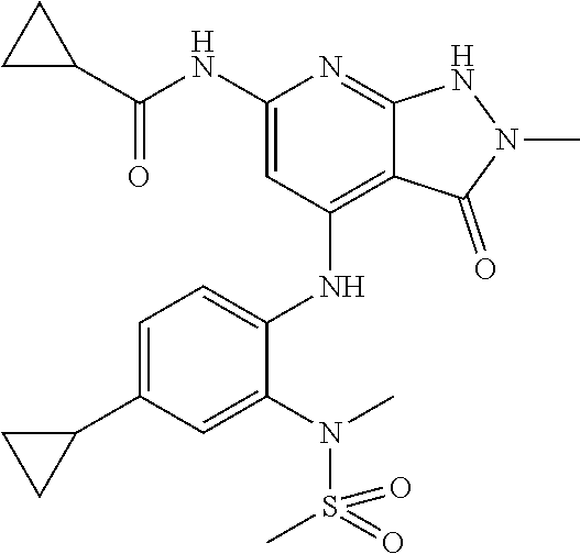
C(NC1=CC(NC2=CC=C(C3CC3)C=C2N(S(=O)(C)=O)C)=C2C(=N1)NN(C)C2=O)(C1CC1)=O
